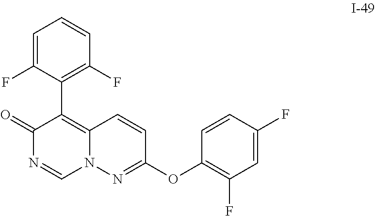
C1(OC2=NN3C(=C(C4=C(F)C=CC=C4F)C(=O)N=C3)C=C2)=C(F)C=C(F)C=C1
